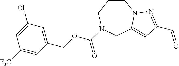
C1CCN(C(OCC2=CC(Cl)=CC([F3C])=C2)=O)CC2=CC(C=O)=NN12
